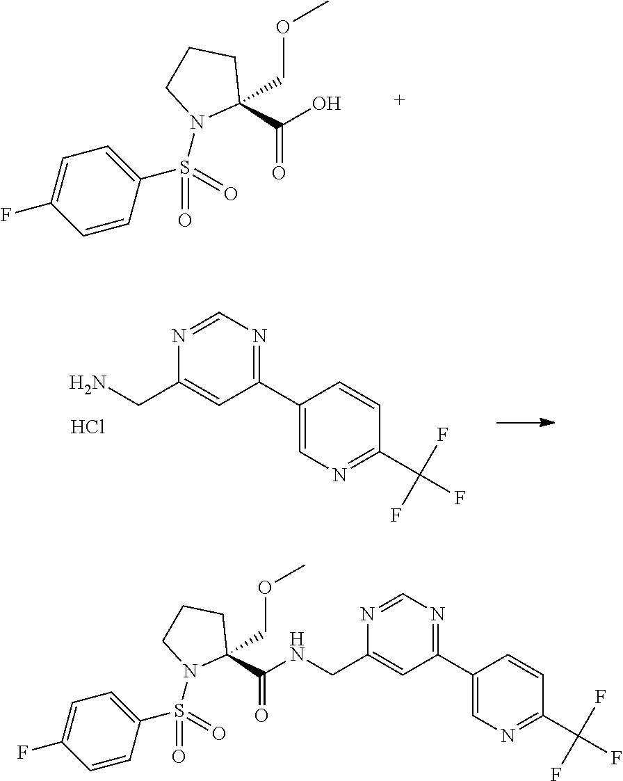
C1(C2=NC=NC(CNC(C3(COC)CCCN3S(C3=CC=C(F)C=C3)(=O)=O)=O)=C2)=CN=C(C(F)(F)F)C=C1.OC(C1(COC)CCCN1S(C1=CC=C(F)C=C1)(=O)=O)=O.C1(C2=NC=NC(CN)=C2)=CN=C(C(F)(F)F)C=C1.Cl
